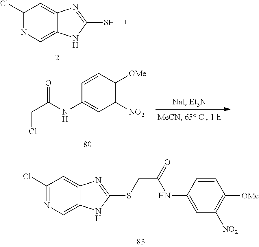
C1(Cl)=NC=C2C(=C1)N=C(SCC(NC1=CC([NO2])=C([OMe])C=C1)=O)N2.C1(Cl)=NC=C2C(=C1)N=C(S)N2.C1=CC([OMe])=C([NO2])C=C1NC(CCl)=O
